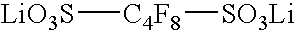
[C4F8]([LiO3S])[SO3Li]
